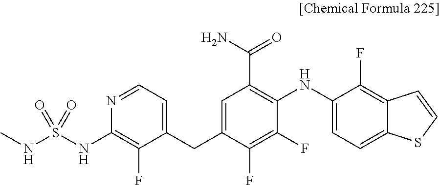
N1=CC=C(CC2=CC(C(N)=O)=C(NC3=CC=C4C(=C3F)C=CS4)C(F)=C2F)C(F)=C1NS(NC)(=O)=O
